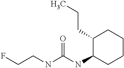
C1(CCC)C(NC(NCCF)=O)CCCC1
